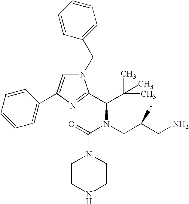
C1CNCCN1C(=O)N(CC(CN)F)C(C(C)(C)C)C1=NC(C2=CC=CC=C2)=CN1CC1=CC=CC=C1
